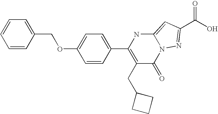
C1=CC(COC2=CC=C(C3=C(CC4CCC4)C(=O)N4C(=CC(C(O)=O)=N4)N3)C=C2)=CC=C1
